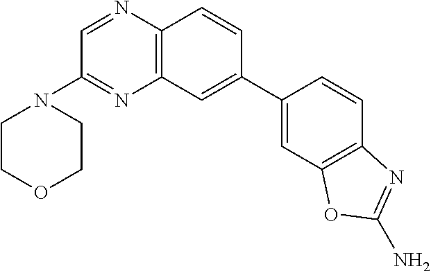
C12=C(C=CC(C3=CC4=C(C=C3)N=C(N)O4)=C1)N=CC(N1CCOCC1)=N2
